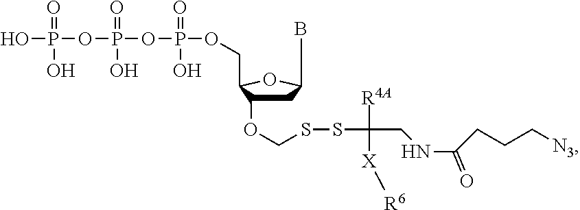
BC1CC(OCSSC([X][R6])([R4A])CNC(CCC[N3])=O)C(COP(OP(OP(O)(O)=O)(O)=O)(O)=O)O1
